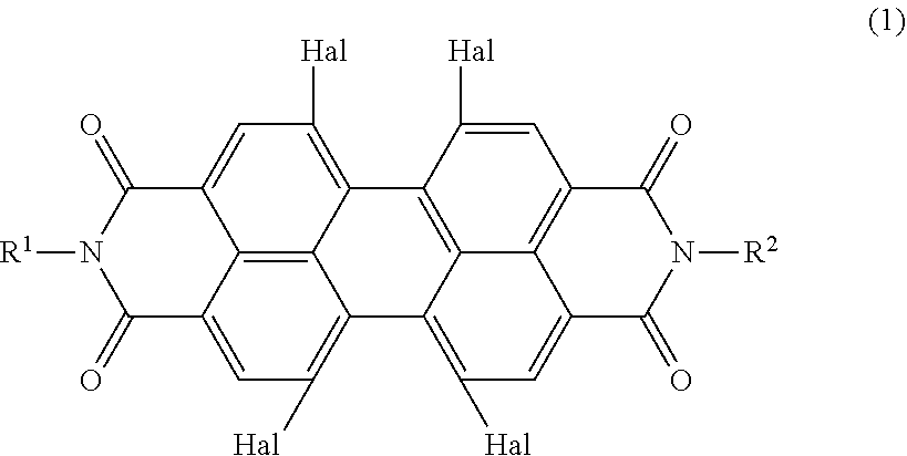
C12=CC([Hal])=C3C4=C1C(=CC([Hal])=C4C1=C4C3=C([Hal])C=C3C4=C(C=C1[Hal])C(=O)N([R2])C3=O)C(=O)N([R1])C2=O
